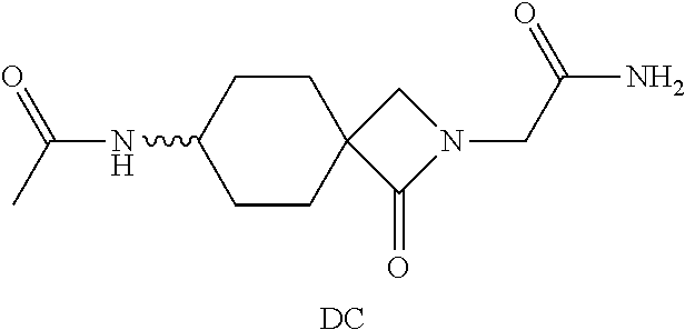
C1CC(NC(=O)C)CCC12C(=O)N(CC(N)=O)C2.[DC]
